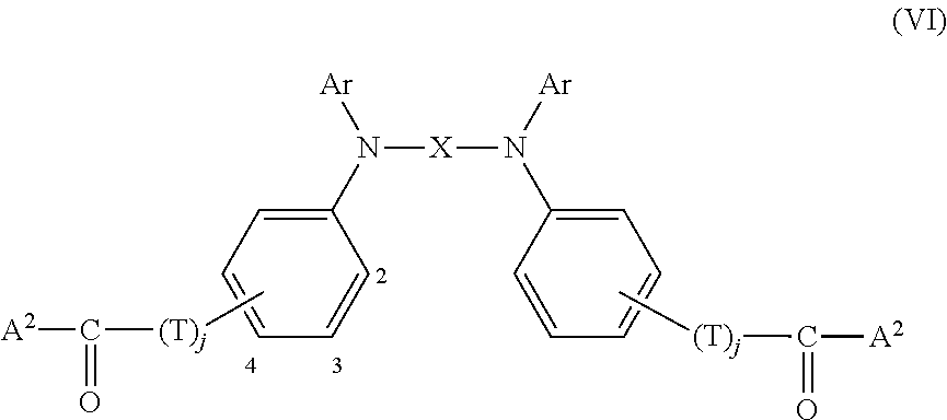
N([X]N(C1=CC=CC=C1)[Ar])([Ar])C1=CC=CC=C1.C[(T)j]C([A2])=O.C[(T)j]C([A2])=O
